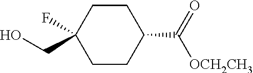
C1CC(CO)(F)CCC1C(=O)[OCH2CH3]
